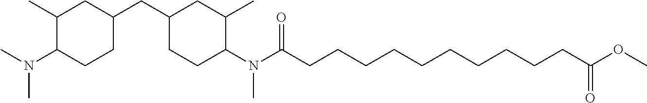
N(C)(C)C1CCC(CC2CCC(N(C(CCCCCCCCCCC(OC)=O)=O)C)C(C)C2)CC1C
